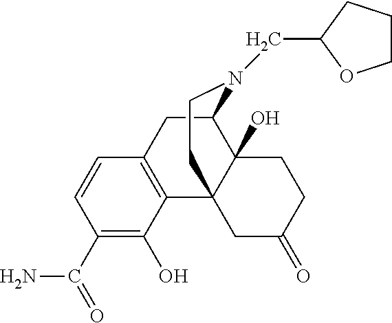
C1(C(N)=O)=C(O)C2=C(C=C1)CC1C3(O)C2(CC(=O)CC3)CCN1CC1OCCC1
